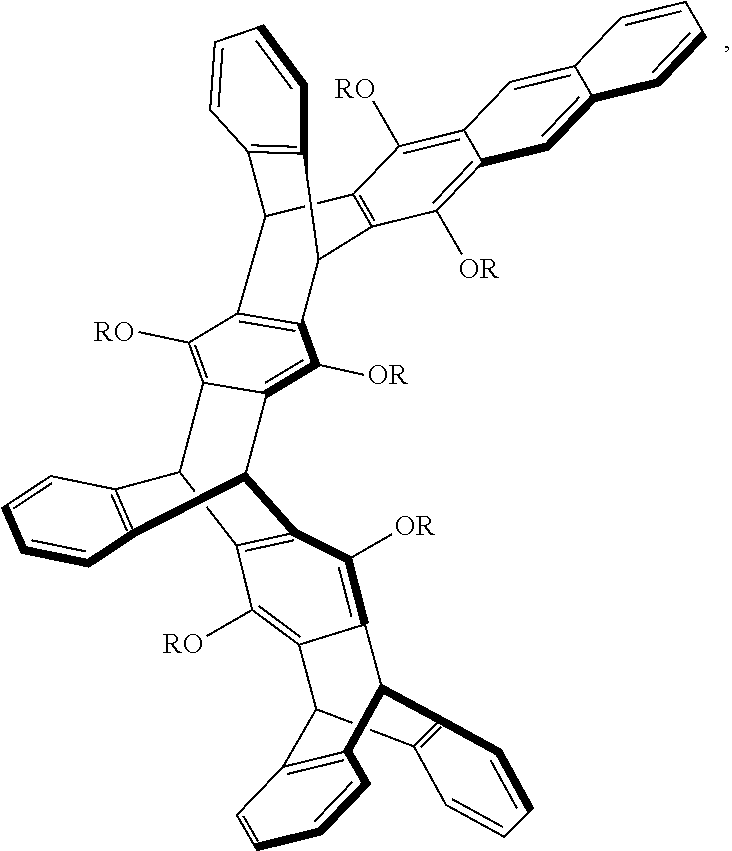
C12C3=C([RO])C4=C(C5C6=C(C([RO])=C7C(=C6[OR])C=C6C=CC=CC6=C7)C4C4=C5C=CC=C4)C([OR])=C3C(C3=C1C=CC=C3)C1=C2C([RO])=C2C(=C1[OR])C1C3=C(C2C2=C1C=CC=C2)C=CC=C3
